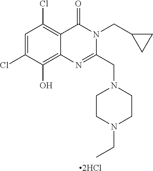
C1=C(Cl)C(O)=C2C(=C1Cl)C(=O)N(CC1CC1)C(CN1CCN(CC)CC1)=N2.[2HCl]
